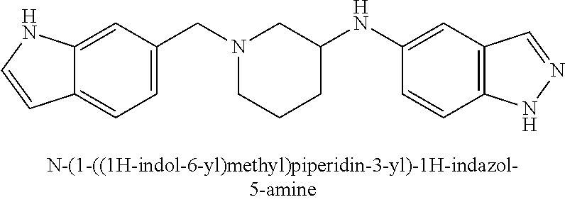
N1(CC2=CC=C3C(=C2)NC=C3)CCCC(NC2=CC3=C(C=C2)NN=C3)C1
